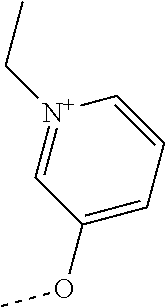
[N+]1(CC)=CC(OC)=CC=C1
